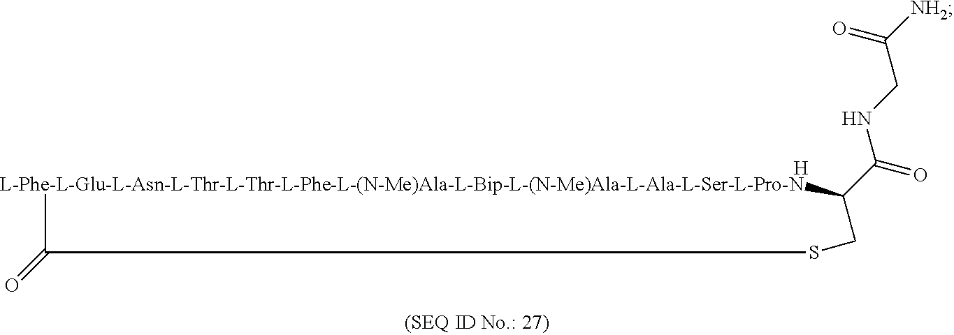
[L-Phe-L-Glu-L-Asn-L-Thr-L-Thr-L-Phe-L-(N-Me)Ala-L-Bip-L-(N-Me)Ala-L-Ala-L-Ser-L-Pro-N]1C(C(=O)NCC([NH2])=O)CSC1=O.[H]
